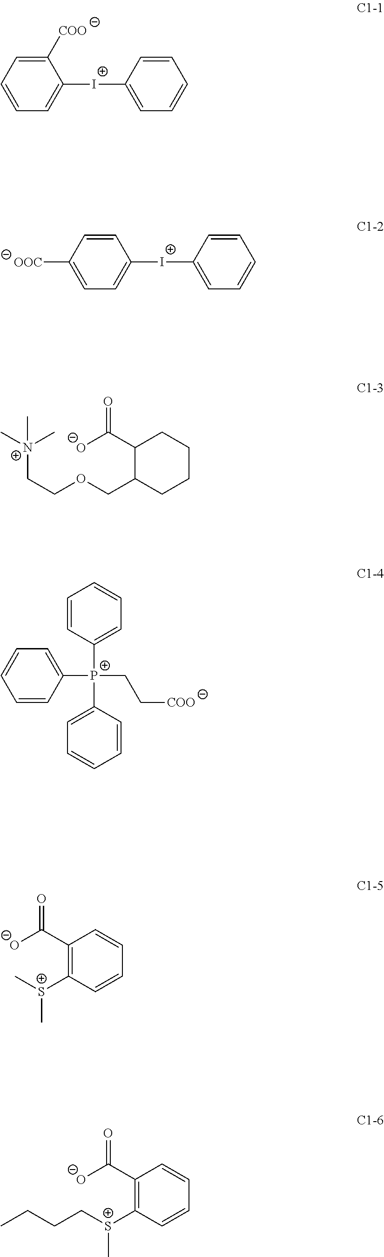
C1=CC=C([COO])C([I+]C2=CC=CC=C2)=C1.C1=C([OOC])C=CC([I+]C2=CC=CC=C2)=C1.C1(C([O-])=O)C(COCC[N+](C)(C)C)CCCC1.C1=CC([P+](C2=CC=CC=C2)(C2=CC=CC=C2)CC[COO])=CC=C1.C1(C([O-])=O)=C([S+](C)C)C=CC=C1.C1(C([O-])=O)=C([S+](CCCC)C)C=CC=C1
